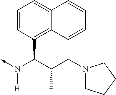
C(N(->C)[H])(C1=C2C(=CC=C1)C=CC=C2)C(CN1CCCC1)C
